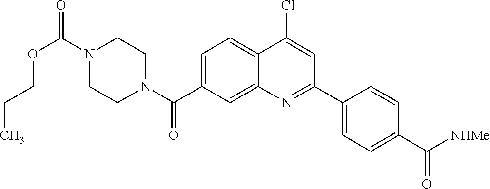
N1(C(OCCC)=O)CCN(C(=O)C2=CC=C3C(=C2)N=C(C2=CC=C(C([NHMe])=O)C=C2)C=C3Cl)CC1
